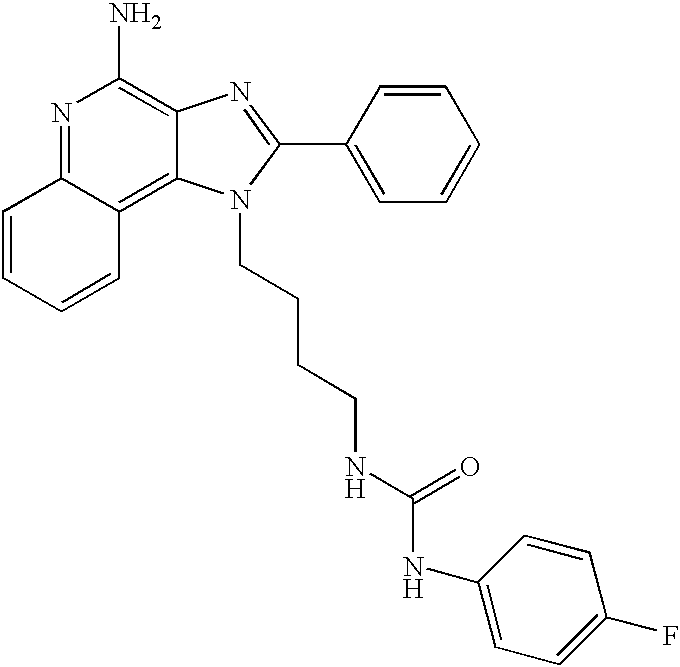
N1=C2C(=C3C(=C1N)N=C(C1=CC=CC=C1)N3CCCCNC(=O)NC1=CC=C(F)C=C1)C=CC=C2
